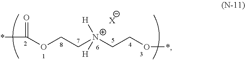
*C(=O)OCC[N+](CCO*)([H])[H].[X]
